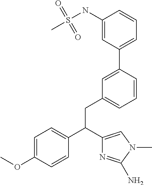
C1=C(OC)C=CC(C(C2=CN(C)C(N)=N2)CC2=CC=CC(C3=CC=CC(NS(=O)(=O)C)=C3)=C2)=C1
